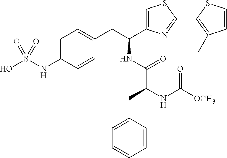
C1=C(NS(O)(=O)=O)C=CC(CC(C2=CSC(C3=C(C)C=CS3)=N2)NC(C(NC([OCH3])=O)CC2=CC=CC=C2)=O)=C1
